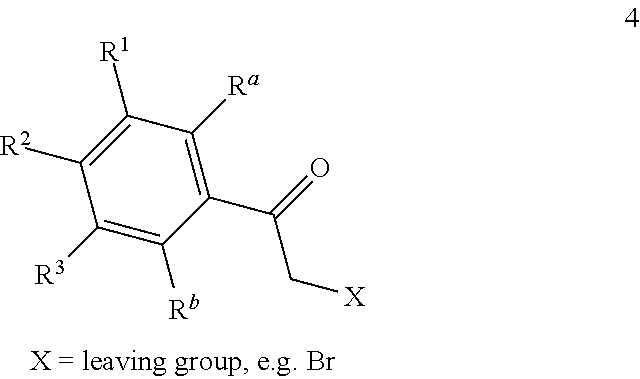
C1(C(=O)C[X])=C([Ra])C([R1])=C([R2])C([R3])=C1[Rb]
